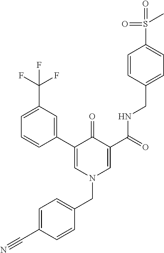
C1(C2=CN(CC3=CC=C(C#N)C=C3)C=C(C(NCC3=CC=C(S(=O)(=O)C)C=C3)=O)C2=O)=CC(C(F)(F)F)=CC=C1
